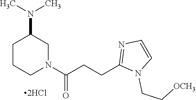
C1CCN(C(CCC2=NC=CN2CC[OCH3])=O)CC1N(C)C
